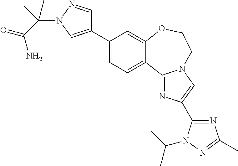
C1(C2=CN(C(C(=O)N)(C)C)N=C2)=CC=C2C(=C1)OCCN1C=C(C3=NC(C)=NN3C(C)C)N=C21
